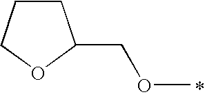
C1CCOC1COC
